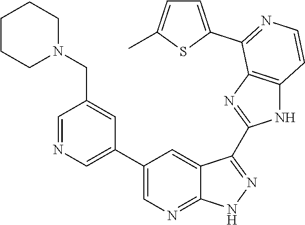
C1=NC=C(C2=CN=C3C(=C2)C(C2=NC4=C(N2)C=CN=C4C2=CC=C(C)S2)=NN3)C=C1CN1CCCCC1
